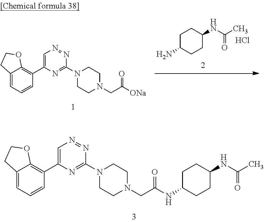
C12=CC=CC(C3=CN=NC(N4CCN(CC(=O)NC5CCC(NC(C)=O)CC5)CC4)=N3)=C1OCC2.C12=CC=CC(C3=CN=NC(N4CCN(CC([ONa])=O)CC4)=N3)=C1OCC2.C1C(N)CCC(NC(C)=O)C1.Cl
